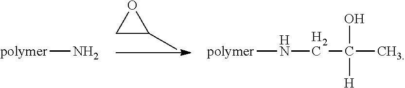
C1C(C)O1.[polymer]N.[polymer]NCC(O)([H])C
